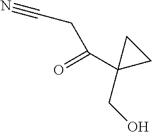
O=C(C1(CO)CC1)CC#N
